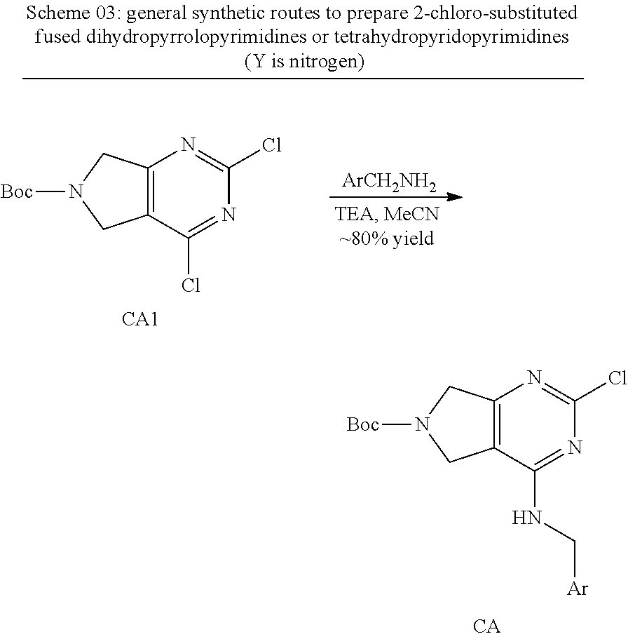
[ArCH2NH2].C12=C(CN([Boc])C1)N=C(Cl)N=C2Cl.[CA1].C12=C(CN([Boc])C1)N=C(Cl)N=C2NC[Ar]
